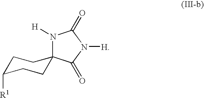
C1C([R1])CCC2(C1)N([H])C(=O)N([H])C2=O
